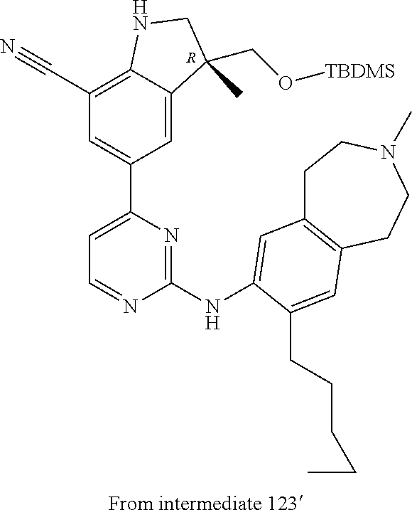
[R].C1(C#N)=C2C(=CC(C3=CC=NC(NC4=CC5=C(CCN(C)CC5)C=C4CCCCC)=N3)=C1)C(C)(CO[TBDMS])CN2
